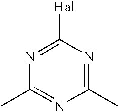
C1(C)=NC([Hal])=NC(C)=N1
